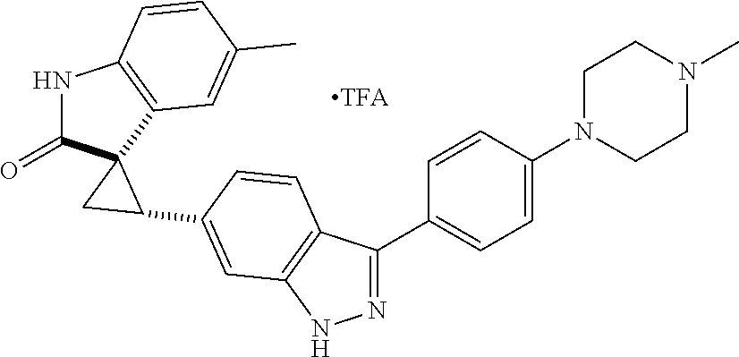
N1C(=O)C2(C3=C1C=CC(C)=C3)C(C1=CC3=C(C=C1)C(C1=CC=C(N4CCN(C)CC4)C=C1)=NN3)C2
